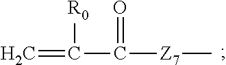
C=C(C([Z7]C)=O)[R0]
